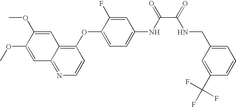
C1=C(OC)C(OC)=CC2=NC=CC(OC3=CC=C(NC(=O)C(=O)NCC4=CC=CC(C(F)(F)F)=C4)C=C3F)=C12
